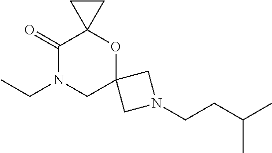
C1(=O)N(CC)CC2(OC13CC3)CN(CCC(C)C)C2
